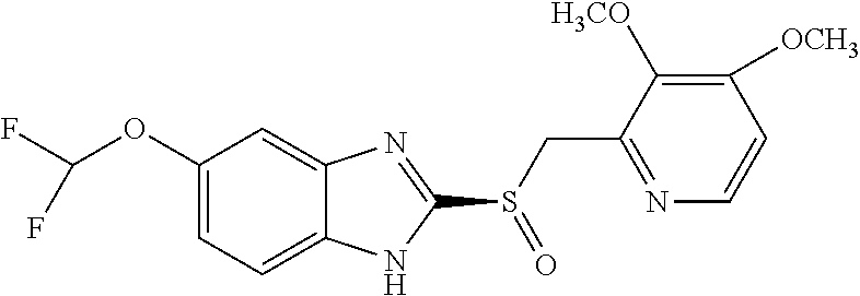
C1(OC(F)F)=CC=C2C(=C1)N=C(S(CC1=NC=CC([OCH3])=C1[H3CO])=O)N2
